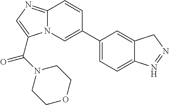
C1(C2=CN3C(=NC=C3C(=O)N3CCOCC3)C=C2)=CC=C2C(=C1)CN=N2
